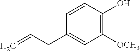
C1=CC(O)=C([OCH3])C=C1CC=C
